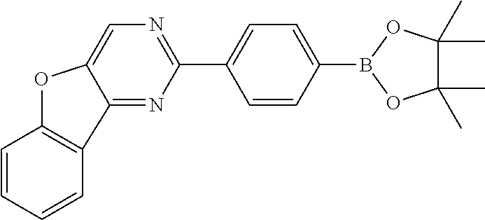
C12=NC(C3=CC=C(B4OC(C)(C)C(C)(C)O4)C=C3)=NC=C1OC1=C2C=CC=C1
